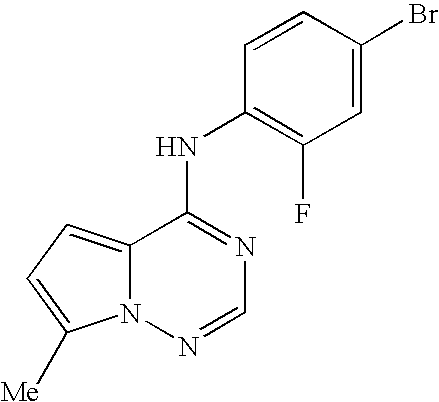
C12=CC=C([Me])N1N=CN=C2NC1=C(F)C=C(Br)C=C1
